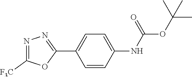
CC(C)(OC(NC1=CC=C(C2=NN=C([F3C])O2)C=C1)=O)C
